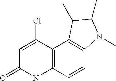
C12=C(C=CC3=C1C(C)C(C)N3C)NC(=O)C=C2Cl
